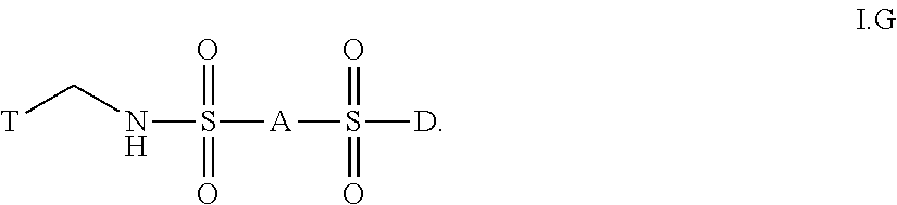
[T]CNS([A]S([D])(=O)=O)(=O)=O
